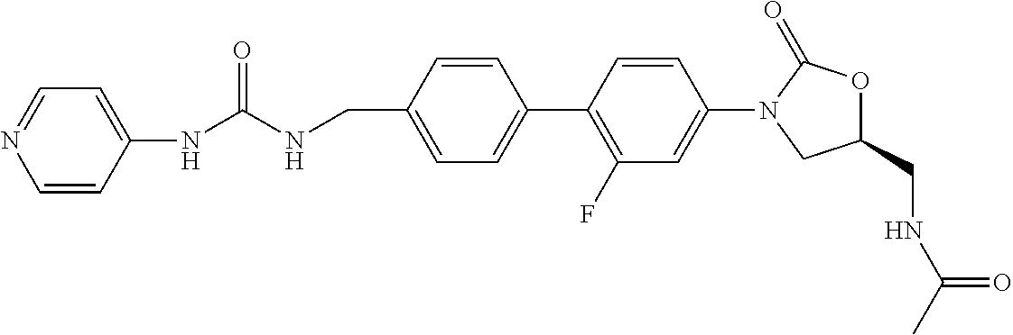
C1=C(CNC(NC2=CC=NC=C2)=O)C=CC(C2=C(F)C=C(N3CC(CNC(C)=O)OC3=O)C=C2)=C1
